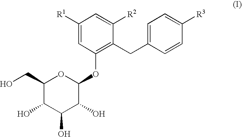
C1(O)C(O)C(OC2=C(CC3=CC=C([R3])C=C3)C([R2])=CC([R1])=C2)OC(CO)C1O
